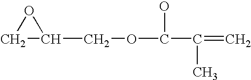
O1CC1COC(O)C(C)=C
